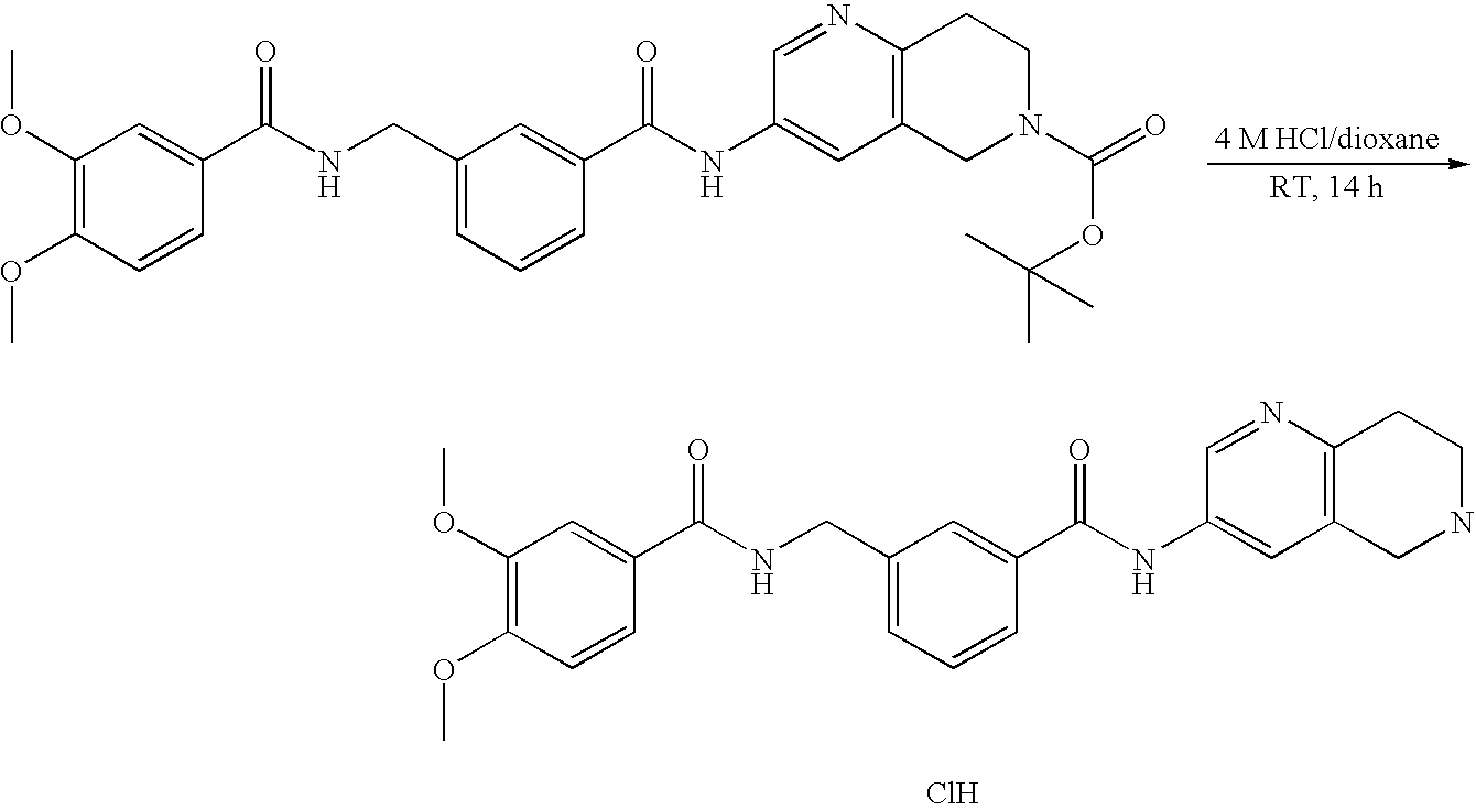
C1(OC)=C(OC)C=CC(C(NCC2=CC=CC(C(NC3=CC4=C(N=C3)CCN(C(=O)OC(C)(C)C)C4)=O)=C2)=O)=C1.C1(OC)=C(OC)C=CC(C(NCC2=CC=CC(C(NC3=CC4=C(N=C3)CCNC4)=O)=C2)=O)=C1.Cl
